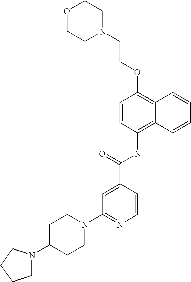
O1CCN(CCOC2=C3C(=C(NC(C4=CC(N5CCC(N6CCCC6)CC5)=NC=C4)=O)C=C2)C=CC=C3)CC1
